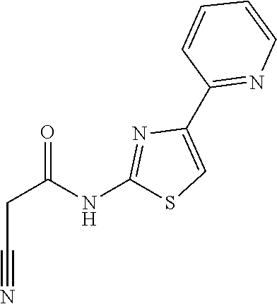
C(C#N)C(=O)NC1=NC(C2=NC=CC=C2)=CS1
